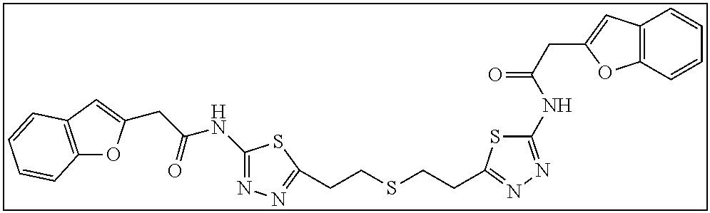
C1(NC(CC2=CC3=C(O2)C=CC=C3)=O)=NN=C(CCSCCC2=NN=C(NC(CC3=CC4=C(O3)C=CC=C4)=O)S2)S1
